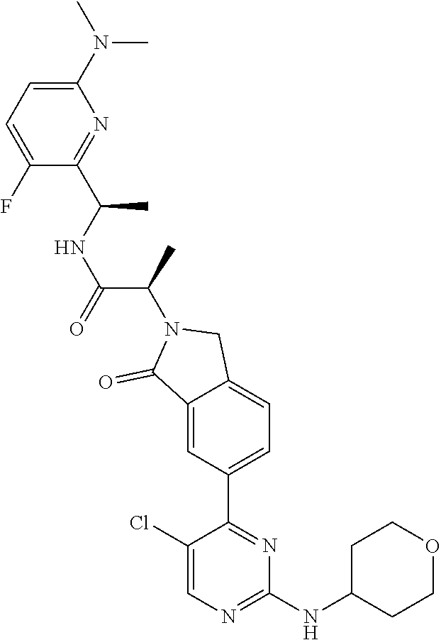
C1(N(C)C)=CC=C(F)C(C(C)NC(C(C)N2C(=O)C3=CC(C4=NC(NC5CCOCC5)=NC=C4Cl)=CC=C3C2)=O)=N1
